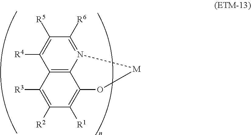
C1([R5])=C([R4])C2=C3N(=C1[R6])[M]OC3=C([R1])C([R2])=C2[R3]
